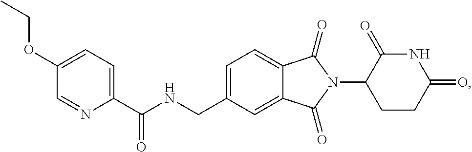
C1=C(CNC(C2=CC=C(OCC)C=N2)=O)C=C2C(=C1)C(=O)N(C1CCC(=O)NC1=O)C2=O
